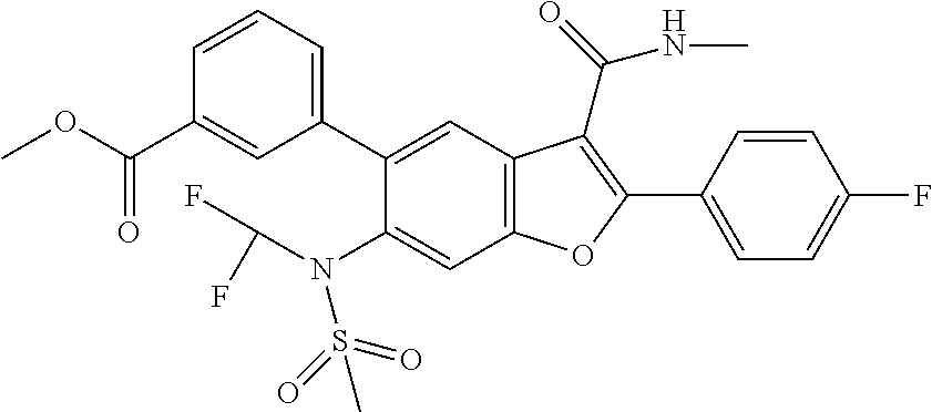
C1=CC=C(C2=CC3=C(C=C2N(C(F)F)S(=O)(=O)C)OC(C2=CC=C(F)C=C2)=C3C(NC)=O)C=C1C(OC)=O
